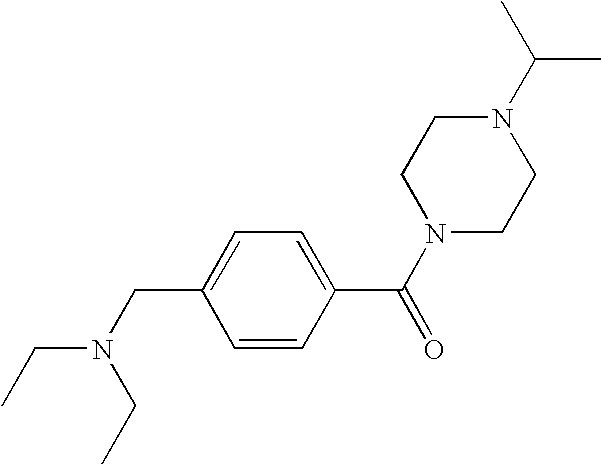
N1(C(C)C)CCN(C(C2=CC=C(CN(CC)CC)C=C2)=O)CC1
